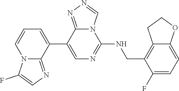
C1(C2=CC=CN3C2=NC=C3F)=CN=C(NCC2=C3C(=CC=C2F)OCC3)N2C1=NN=C2
